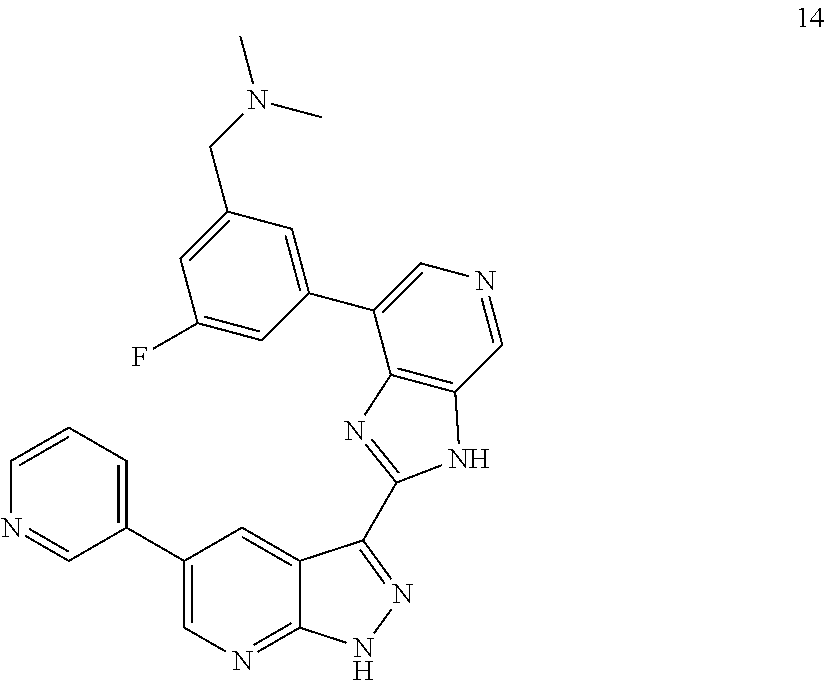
N1=CC(C2=CN=C3C(=C2)C(C2=NC4=C(C=NC=C4C4=CC(CN(C)C)=CC(F)=C4)N2)=NN3)=CC=C1
